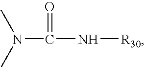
C(N(C)C)(=O)N[R30]
